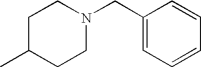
C1(CN2CCC(C)CC2)=CC=CC=C1
